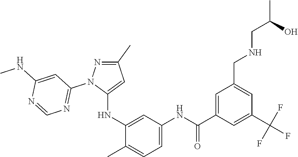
C1(C)=NN(C2=NC=NC(NC)=C2)C(NC2=CC(NC(C3=CC(CNCC(C)O)=CC(C(F)(F)F)=C3)=O)=CC=C2C)=C1
